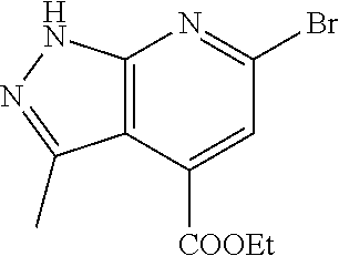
C12=C(C([COOEt])=CC(Br)=N1)C(C)=NN2
